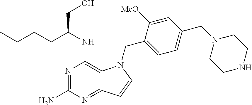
N1=C(N)N=C2C(=C1NC(CO)CCCC)N(CC1=CC=C(CN3CCNCC3)C=C1[MeO])C=C2
